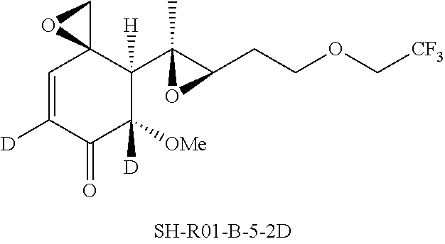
C1=C([D])C(=O)C([OMe])([D])C(C2(C)C(CCOC[CF3])O2)([H])C12CO2
